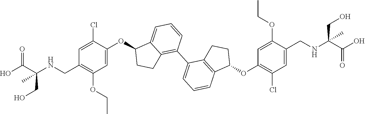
C1=C(OC2C3=CC=CC(C4=CC=CC5=C4CCC5OC4=C(Cl)C=C(CNC(C(O)=O)(C)CO)C(OCC)=C4)=C3CC2)C(Cl)=CC(CNC(C(O)=O)(C)CO)=C1OCC
